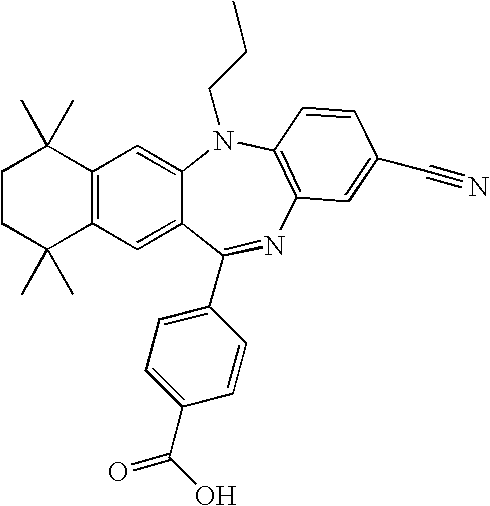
C1CC(C)(C)C2=C(C1(C)C)C=C1C(=C2)C(C2=CC=C(C(=O)O)C=C2)=NC2=C(N1CCC)C=CC(C#N)=C2
